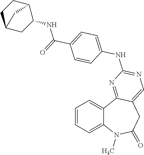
C1=CC=C2C(=C1)C1=NC(NC3=CC=C(C(=O)NC4C5CCC(C4)C5)C=C3)=NC=C1CC(=O)N2C
